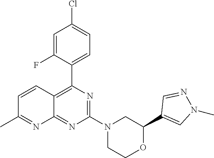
N1=C(N2CC(C3=CN(C)N=C3)OCC2)N=C2C(=C1C1=CC=C(Cl)C=C1F)C=CC(C)=N2
